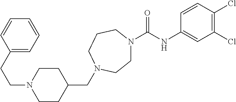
C1N(C(NC2=CC(Cl)=C(Cl)C=C2)=O)CCCN(CC2CCN(CCC3=CC=CC=C3)CC2)C1
